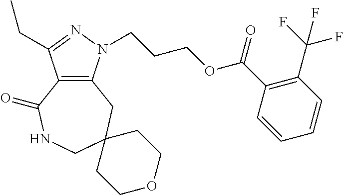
C12=C(N(CCCOC(C3=C(C(F)(F)F)C=CC=C3)=O)N=C1CC)CC1(CNC2=O)CCOCC1
